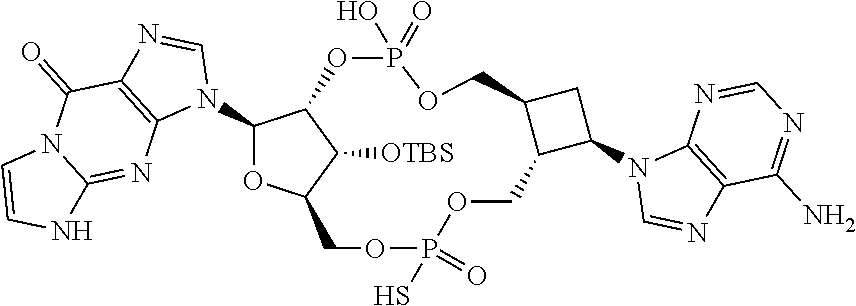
C1(N2C=NC3=C2N=C2N(C3=O)C=CN2)OC2C([OTBS])C1OP(=O)(O)OCC1C(COP(S)(=O)OC2)C(N2C=NC3=C2N=CN=C3N)C1
